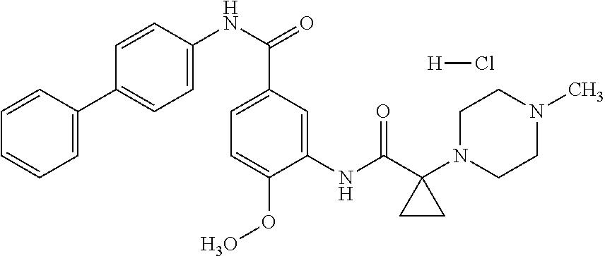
C1=CC(C2=CC=C(NC(=O)C3=CC=C(OO)C(NC(=O)C4(N5CCN(C)CC5)CC4)=C3)C=C2)=CC=C1.[H]Cl
